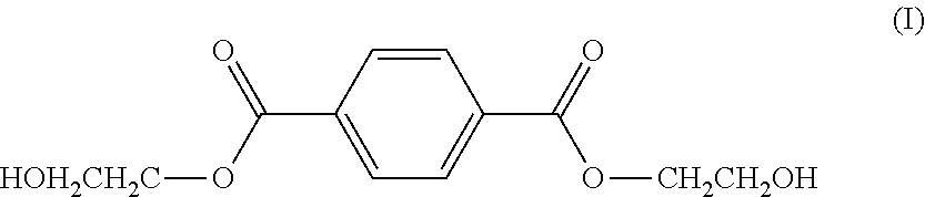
C1=C(C(O[HOH2CH2C])=O)C=CC(C(=O)O[CH2CH2OH])=C1
